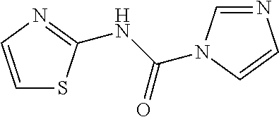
C1=CN=C(NC(=O)N2C=NC=C2)S1
